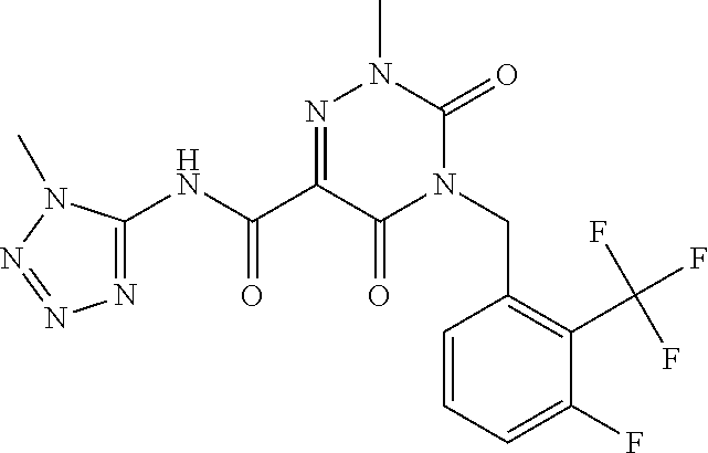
C(N1C(=O)N(C)N=C(C(NC2=NN=NN2C)=O)C1=O)C1=C(C(F)(F)F)C(F)=CC=C1
